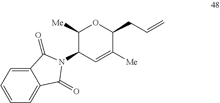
C(CC1OC([Me])C(N2C(=O)C3=CC=CC=C3C2=O)C=C1[Me])=C
